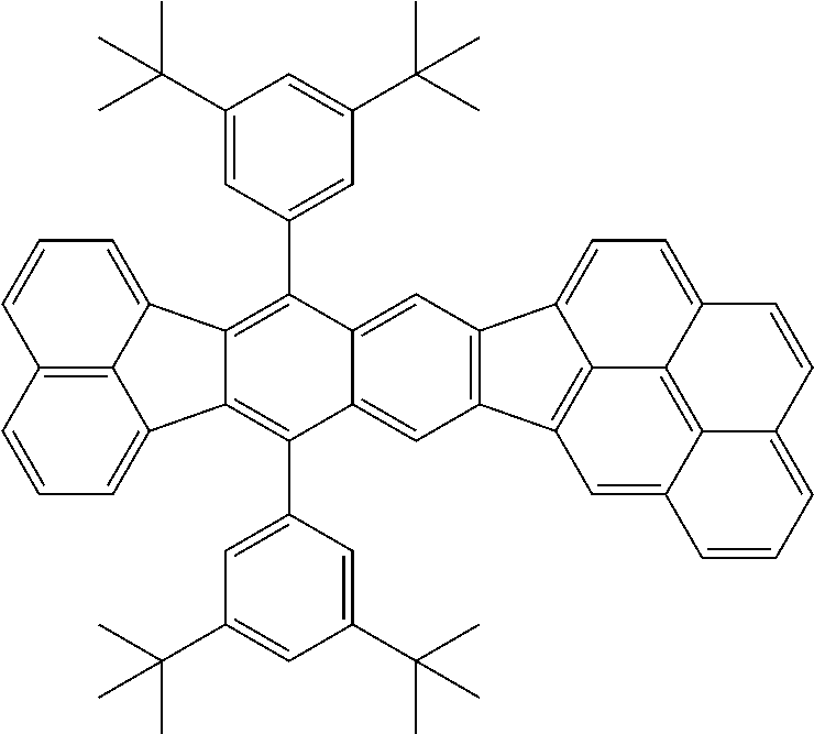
C12=C3C(=CC=C1)C1=C(C4=CC(C(C)(C)C)=CC(C(C)(C)C)=C4)C4=CC5=C(C=C4C(C4=CC(C(C)(C)C)=CC(C(C)(C)C)=C4)=C1C3=CC=C2)C1=CC=C2C3=C4C(=CC5=C31)C=CC=C4C=C2
